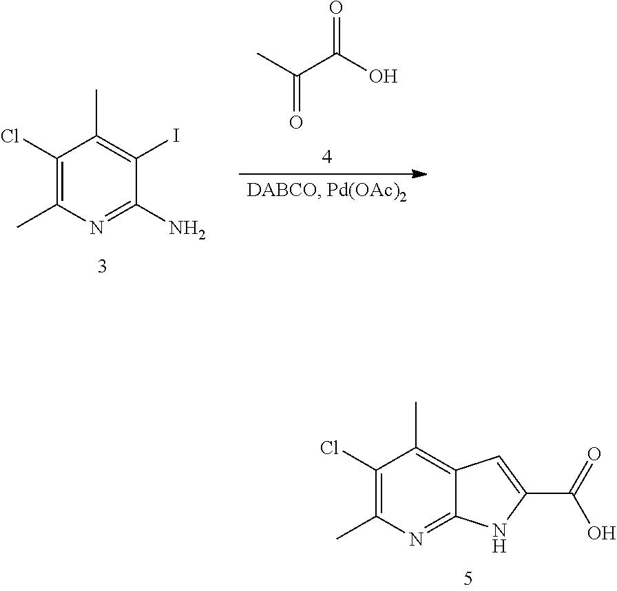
C12=NC(C)=C(Cl)C(C)=C1C=C(C(=O)O)N2.C1(Cl)=C(C)N=C(N)C(I)=C1C.CC(C(O)=O)=O
